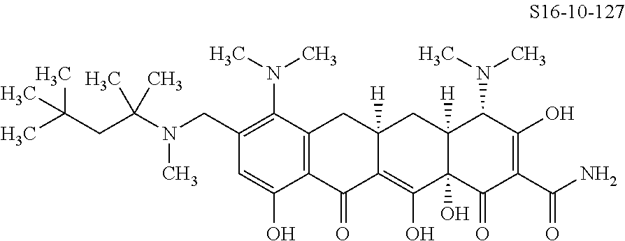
C1(CN(C(CC(C)(C)C)(C)C)C)=C(N(C)C)C2=C(C(O)=C1)C(=O)C1=C(O)C3(O)C([H])(CC1([H])C2)C(N(C)C)C(O)=C(C(N)=O)C3=O
